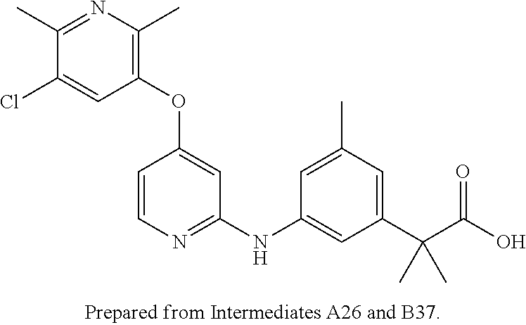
C1(OC2=CC(NC3=CC(C(C(O)=O)(C)C)=CC(C)=C3)=NC=C2)=C(C)N=C(C)C(Cl)=C1
